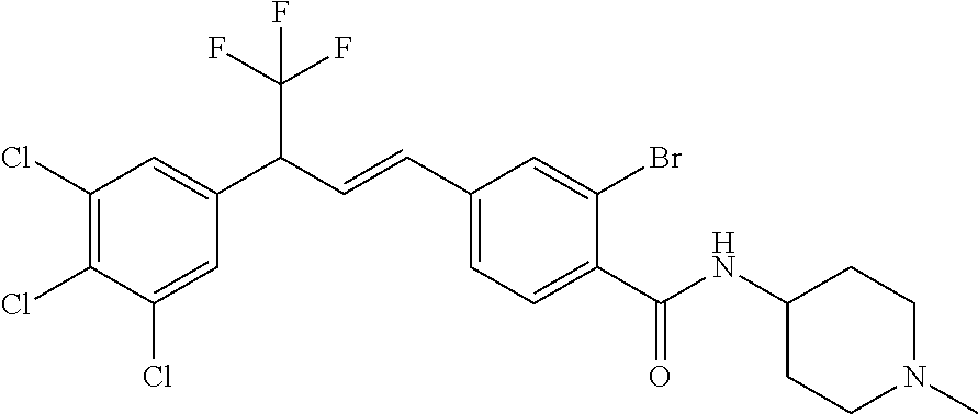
C1(Cl)=C(Cl)C(Cl)=CC(C(C=CC2=CC=C(C(NC3CCN(C)CC3)=O)C(Br)=C2)C(F)(F)F)=C1
